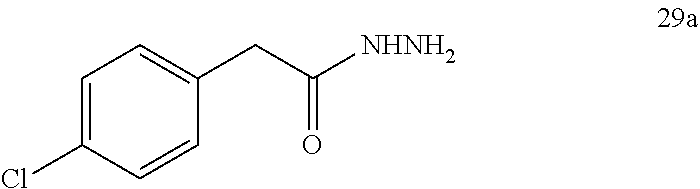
C1=C(CC(=O)[NHNH2])C=CC(Cl)=C1
